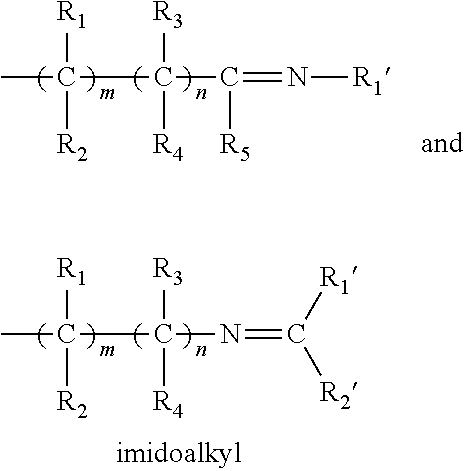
CC(C(N=C([R2])[R1])([R3])[R4])([R1])[R2].CC(C(C(=N[R1])[R5])([R3])[R4])([R1])[R2]
